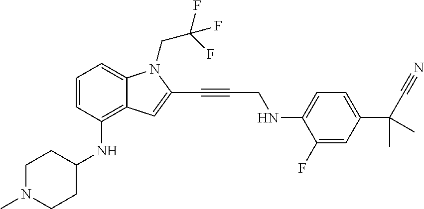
C1=CC(NC2CCN(C)CC2)=C2C(=C1)N(CC(F)(F)F)C(C#CCNC1=CC=C(C(C#N)(C)C)C=C1F)=C2
